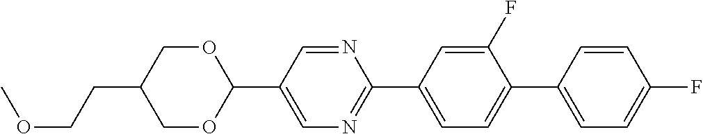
O1CC(CCOC)COC1C1=CN=C(C2=CC=C(C3=CC=C(F)C=C3)C(F)=C2)N=C1
